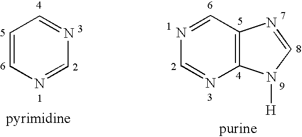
C1=CN=CN=C1.C1=NC2=C(C=N1)N=CN2[H]
